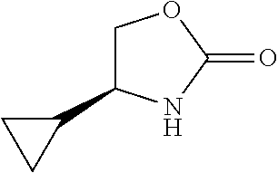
C1C(C2CC2)NC(=O)O1
